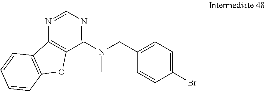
C1=CC2=C(C=C1)OC1=C2N=CN=C1N(CC1=CC=C(Br)C=C1)C
